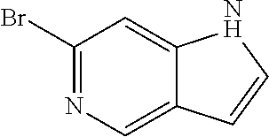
C1(Br)=NC=C2C(=C1)NC=C2
